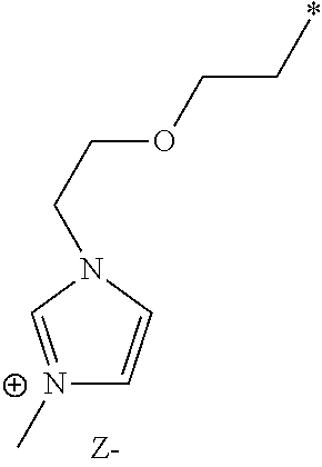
C(CN1C=C[N+](C)=C1)OCC*
